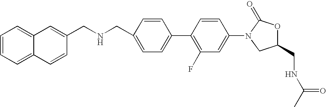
C1=C(CNCC2=CC3=CC=CC=C3C=C2)C=CC(C2=C(F)C=C(N3CC(CNC(C)=O)OC3=O)C=C2)=C1
